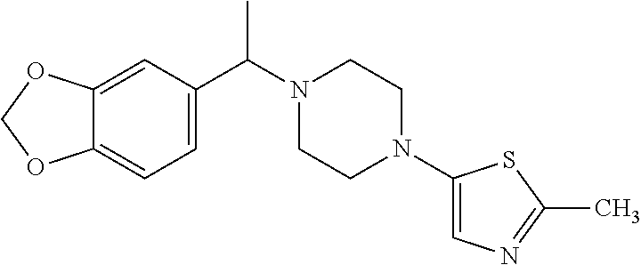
C12=CC(C(N3CCN(C4=CN=C(C)S4)CC3)C)=CC=C1OCO2
